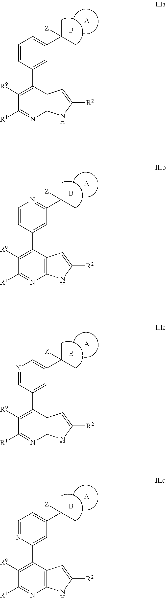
C1([R1])=NC2=C(C(C3=CC(C(C)(C)[Z])=CC=C3)=C1[R9])C=C([R2])N2.B.[A].C1([R1])=NC2=C(C(C3=CC(C(C)(C)[Z])=NC=C3)=C1[R9])C=C([R2])N2.B.[A].C1([R1])=NC2=C(C(C3=CC(C(C)(C)[Z])=CN=C3)=C1[R9])C=C([R2])N2.B.[A].C1([R1])=NC2=C(C(C3=CC(C(C)(C)[Z])=CC=N3)=C1[R9])C=C([R2])N2.B.[A]
